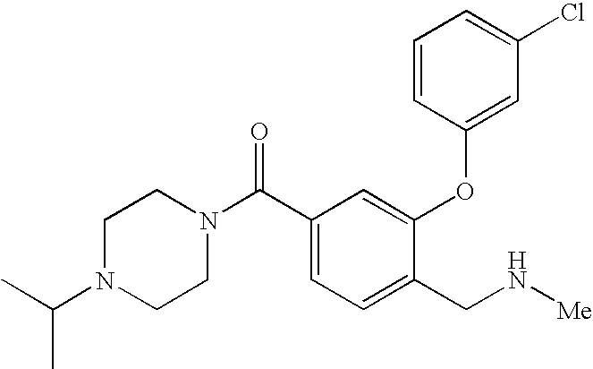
C1(C(N2CCN(C(C)C)CC2)=O)=CC=C(CN[Me])C(OC2=CC(Cl)=CC=C2)=C1
